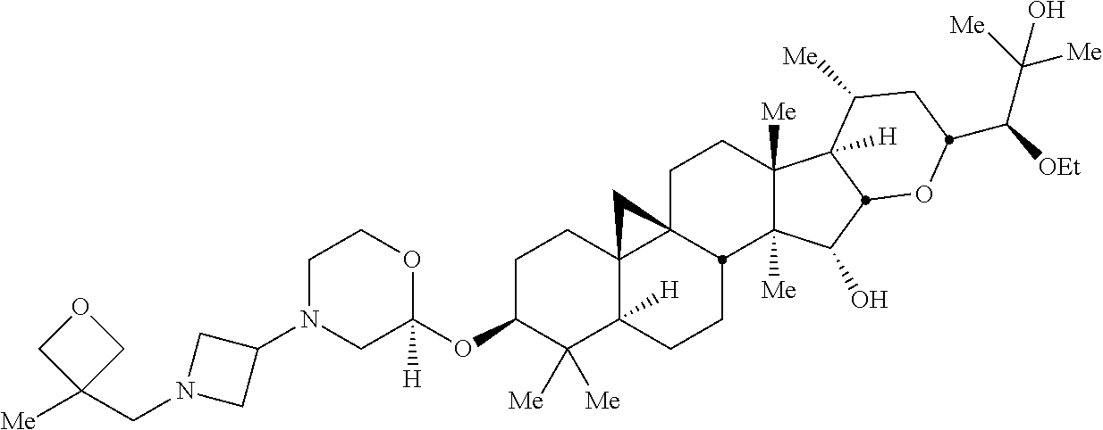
C1N(C2CN(CC3([Me])COC3)C2)CC(OC2C([Me])([Me])C3([H])C4(CC2)C2(CCC5([Me])C([Me])(C(O)C6C5([H])C([Me])CC(C([OEt])C([Me])([Me])O)O6)C2CC3)C4)([H])OC1
